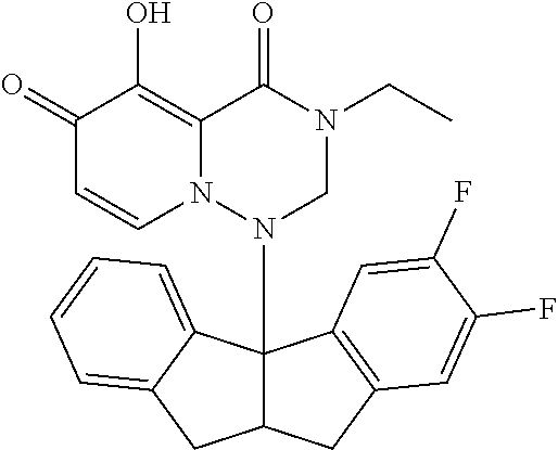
C1(=O)C=CN2C(=C1O)C(=O)N(CC)CN2C12C(CC3=C1C=C(F)C(F)=C3)CC1=CC=CC=C21
